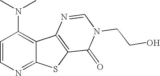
C1=CN=C2C(=C1N(C)C)C1=C(S2)C(=O)N(CCO)C=N1
